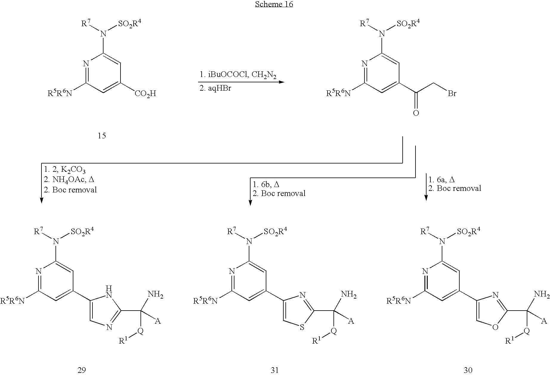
N1=C([R5R6N])C=C(C2=CN=C(C([A])(N)[Q][R1])N2)C=C1N([R7])[SO2R4].N1=C([R5R6N])C=C(C2=CSC(C([A])(N)[Q][R1])=N2)C=C1N([R7])[SO2R4].N1=C([R5R6N])C=C(C2=COC(C([A])(N)[Q][R1])=N2)C=C1N([R7])[SO2R4].N1=C([R5R6N])C=C([CO2H])C=C1N([R7])[SO2R4].N1=C([R5R6N])C=C(C(CBr)=O)C=C1N([R7])[SO2R4]
